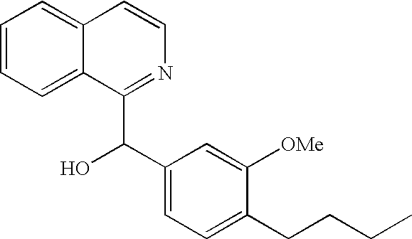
C1=CC=C2C(=C1)C=CN=C2C(C1=CC=C(CCCC)C([OMe])=C1)O
